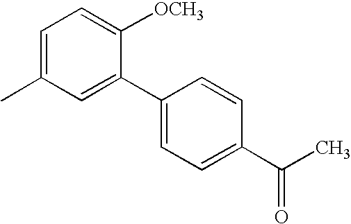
CC1=CC=C([OCH3])C(C2=CC=C(C(C)=O)C=C2)=C1
